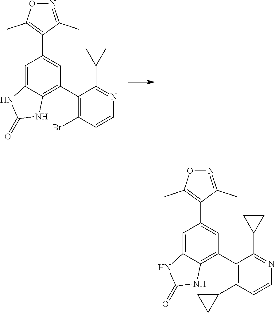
C1(C2=C(Br)C=CN=C2C2CC2)=C2C(=CC(C3=C(C)ON=C3C)=C1)NC(=O)N2.C1(C2=C(C3CC3)C=CN=C2C2CC2)=C2C(=CC(C3=C(C)ON=C3C)=C1)NC(=O)N2
